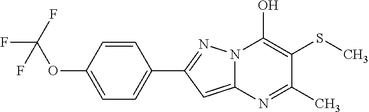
C12=CC(C3=CC=C(OC(F)(F)F)C=C3)=NN1C(O)=C(SC)C(C)=N2
